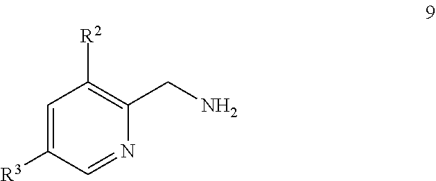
C1=C([R3])C=NC(CN)=C1[R2]
